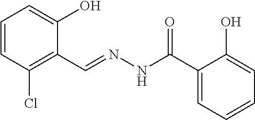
C1=CC(Cl)=C(C=NNC(C2=CC=CC=C2O)=O)C(O)=C1
